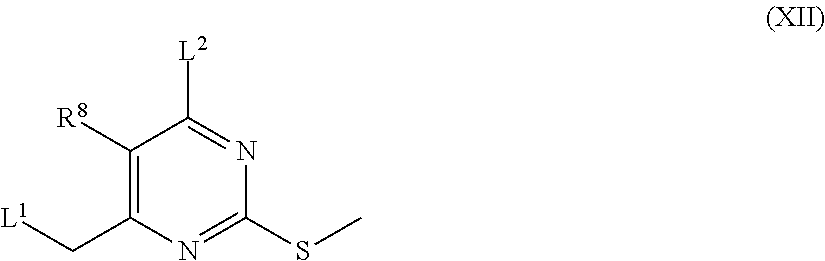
[L2]C1=NC(SC)=NC(C[L1])=C1[R8]
